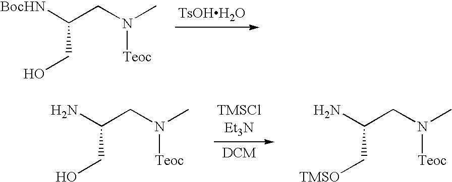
[TsOHH2O].[BocHN]C(CN(C)[Teoc])CO.NC(CN(C)[Teoc])CO.NC(CN(C)[Teoc])C[TMSO]
